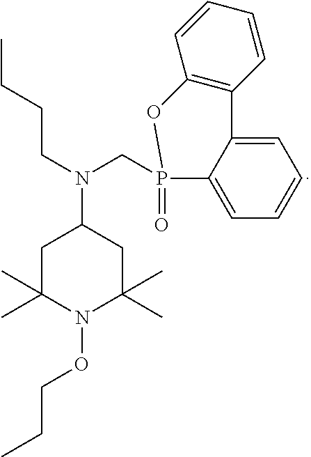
C12=CC=CC=C1C1=C(C=CC=C1)OP2(=O)CN(CCCC)C1CC(C)(C)N(OCCC)C(C)(C)C1
